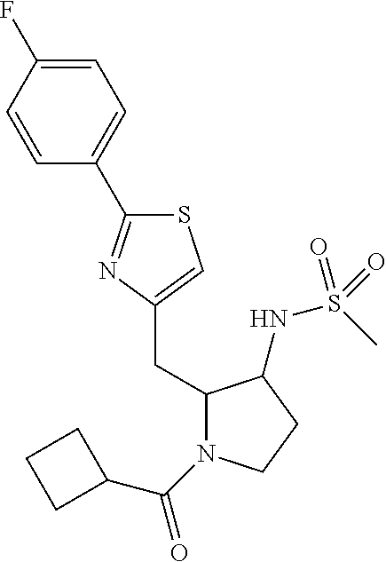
C1=C(F)C=CC(C2=NC(CC3N(C(C4CCC4)=O)CCC3NS(C)(=O)=O)=CS2)=C1
